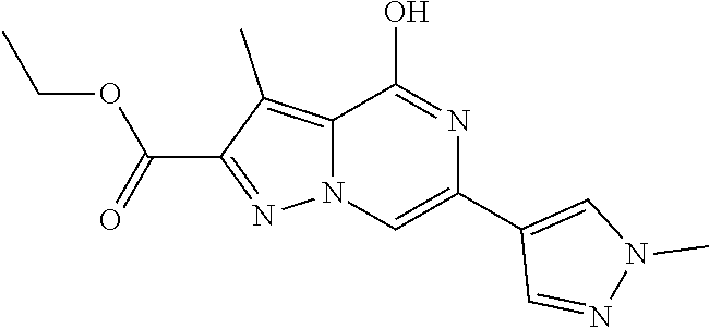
C12=C(C)C(C(=O)OCC)=NN1C=C(C1=CN(C)N=C1)N=C2O
